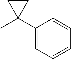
CC1(C2=CC=CC=C2)CC1
